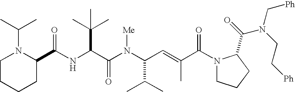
N(C(C(N(C(C(C)C)C=C(C)C(N1CCCC1C(=O)N(C[Ph])CC[Ph])=O)[Me])=O)C(C)(C)C)C(C1N(C(C)C)CCCC1)=O
